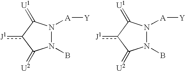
N1(B)N([A][Y])C(=[U1])c([J1])C1=[U2].N1(B)N([A][Y])C(=[U1])c([J1])C1=[U2]
